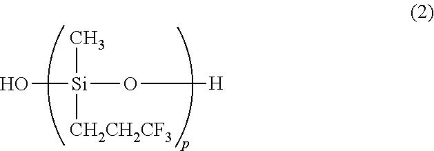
O[Si](O[H])(C)[CH2CH2CF3]
